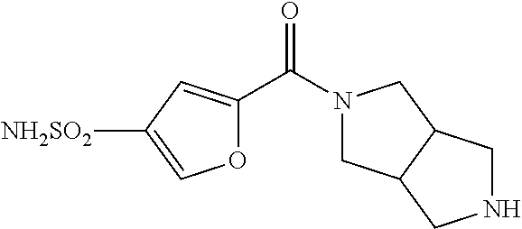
O1C(C(N2CC3C(C2)CNC3)=O)=CC([NH2SO2])=C1
